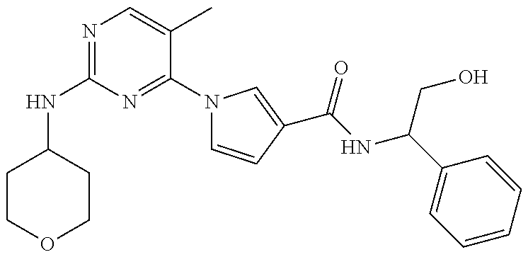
C1(NC2=NC=C(C)C(N3C=CC(C(=O)NC(CO)C4=CC=CC=C4)=C3)=N2)CCOCC1
